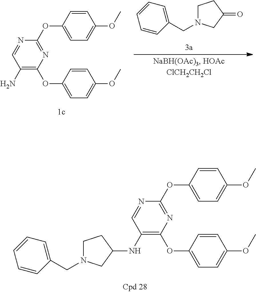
N1=C(OC2=CC=C(OC)C=C2)N=CC(NC2CCN(CC3=CC=CC=C3)C2)=C1OC1=CC=C(OC)C=C1.N1=C(OC2=CC=C(OC)C=C2)N=CC(N)=C1OC1=CC=C(OC)C=C1.C1=CC(CN2CCC(=O)C2)=CC=C1
